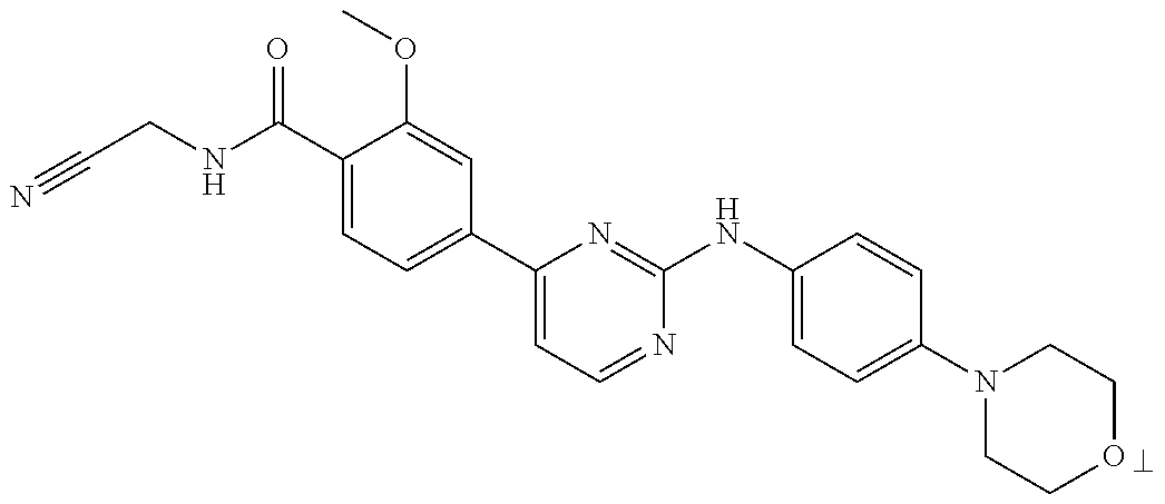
C1(C(NCC#N)=O)=CC=C(C2=CC=NC(NC3=CC=C(N4CCOCC4)C=C3)=N2)C=C1OC
